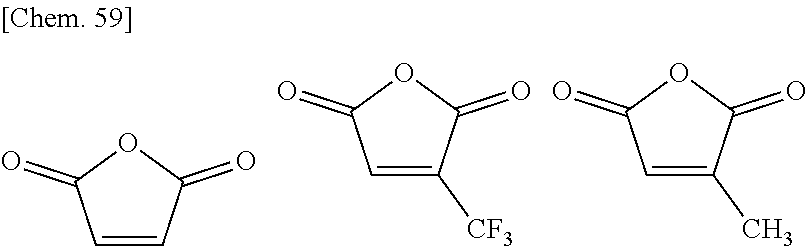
C1=CC(=O)OC1=O.C1([CF3])=CC(=O)OC1=O.C1(C)=CC(=O)OC1=O
